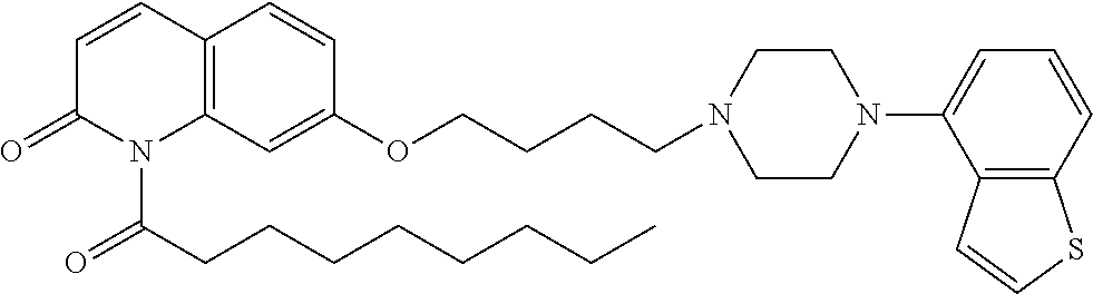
C1=CC2=C(N(C(CCCCCCCC)=O)C1=O)C=C(OCCCCN1CCN(C3=CC=CC4=C3C=CS4)CC1)C=C2
